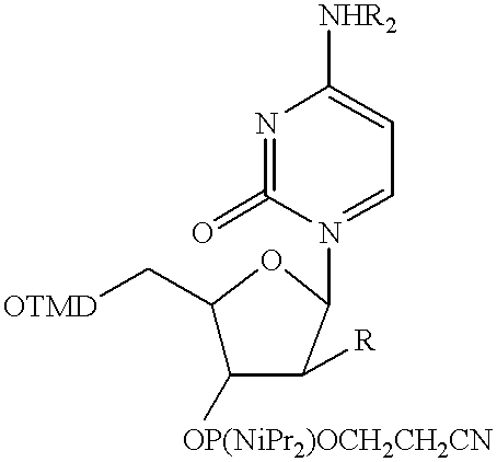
C1(C[OTMD])C([OP(NiPr2)OCH2CH2CN])C([R])C(N2=CC=C([NHR2])N=C2=O)O1
